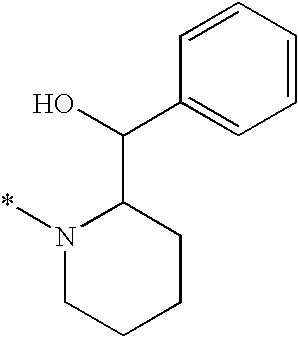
N1(*)CCCCC1C(C1=CC=CC=C1)O
